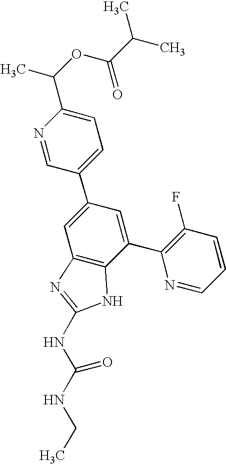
N1=CC(C2=CC3=C(C(C4=C(F)C=CC=N4)=C2)NC(NC(NCC)=O)=N3)=CC=C1C(C)OC(C(C)C)=O
